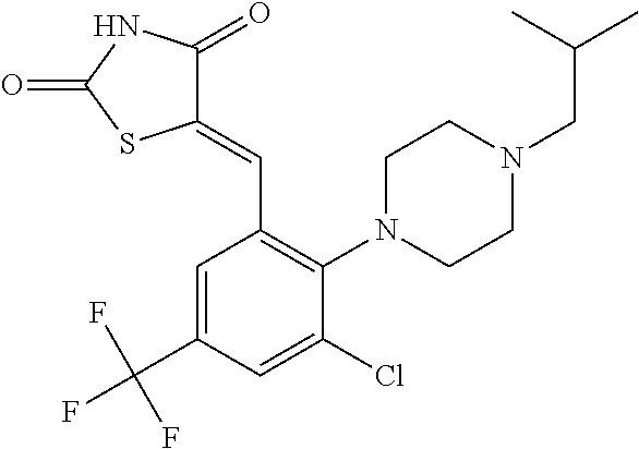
C1(=CC2=C(N3CCN(CC(C)C)CC3)C(Cl)=CC(C(F)(F)F)=C2)C(=O)NC(=O)S1
